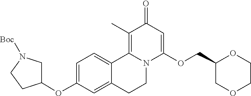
C1=C(OC2CN([Boc])CC2)C=C2C(=C1)C1=C(C)C(=O)C=C(OCC3COCCO3)N1CC2
